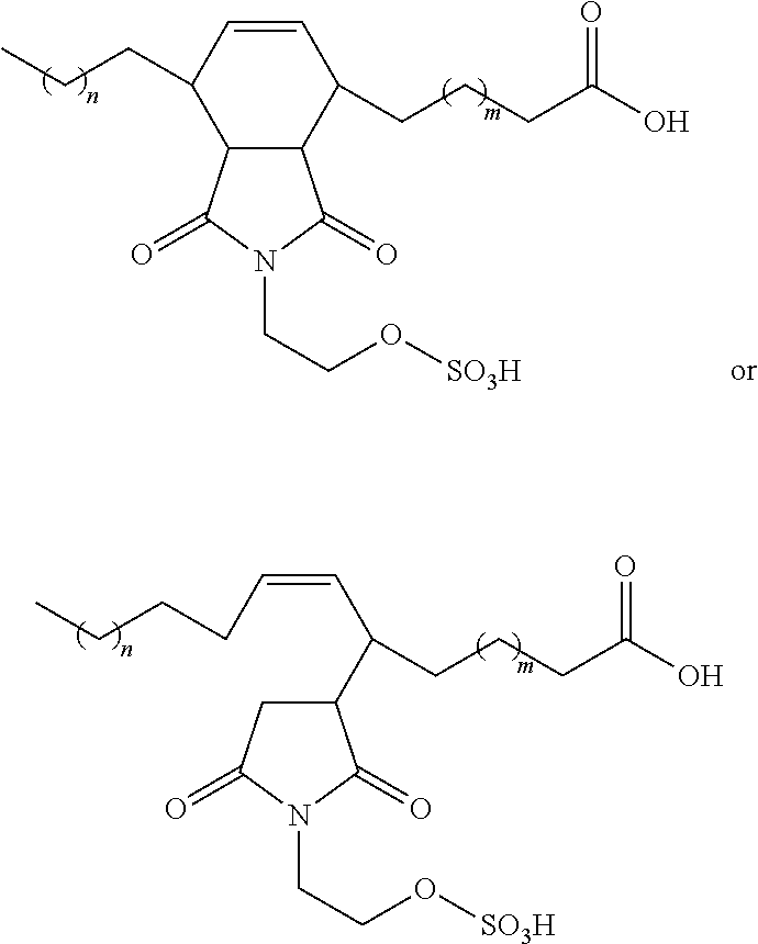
C(=CCCCC)C(C1CC(=O)N(CCO[SO3H])C1=O)CCCC(O)=O.C1=CC(CCC)C2C(C1CCCC(O)=O)C(=O)N(CCO[SO3H])C2=O
